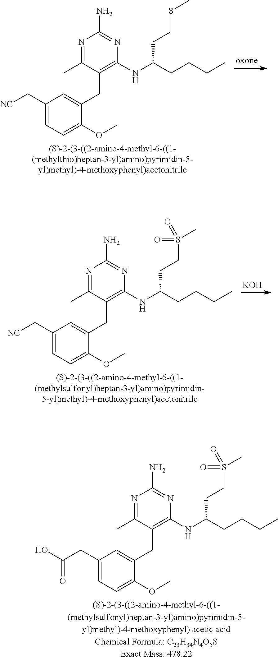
C1(NC(CCCC)CCSC)=C(CC2=CC(C[NC])=CC=C2OC)C(C)=NC(N)=N1.[KOH].C1(NC(CCCC)CCS(=O)(=O)C)=C(CC2=CC(C[NC])=CC=C2OC)C(C)=NC(N)=N1.C1(NC(CCCC)CCS(=O)(=O)C)=C(CC2=CC(CC(O)=O)=CC=C2OC)C(C)=NC(N)=N1
